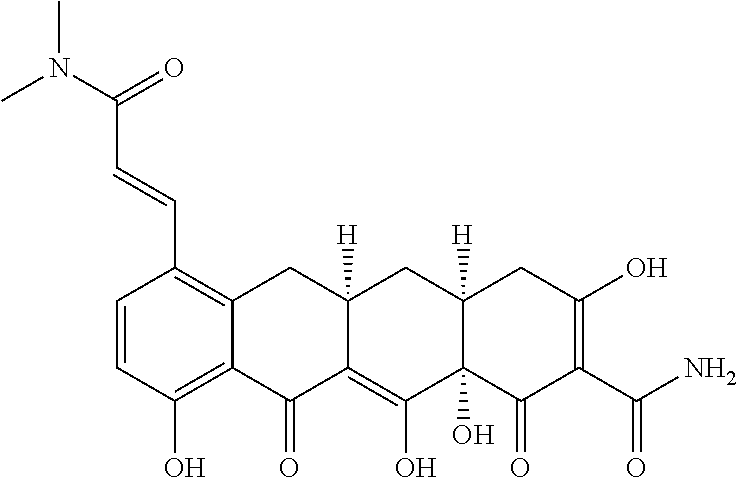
C1=CC(O)=C2C(=C1C=CC(N(C)C)=O)CC1([H])C(=C(O)C3(O)C([H])(C1)CC(O)=C(C(N)=O)C3=O)C2=O
